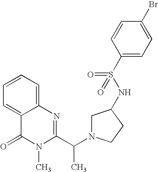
C1=C2C(=CC=C1)N=C(C(N1CC(NS(C3=CC=C(Br)C=C3)(=O)=O)CC1)C)N(C)C2=O
